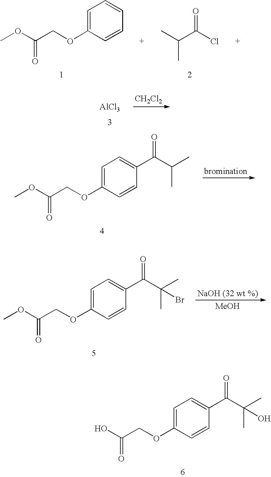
CC(C(Cl)=O)C.COC(COC1=CC=CC=C1)=O.COC(COC1=CC=C(C(C(C)C)=O)C=C1)=O.COC(COC1=CC=C(C(C(C)(C)Br)=O)C=C1)=O.[MeOH].OC(COC1=CC=C(C(C(C)(C)O)=O)C=C1)=O.[CH2Cl2].[AlCl3]
